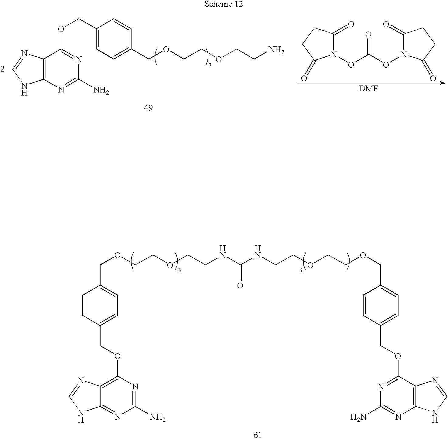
C12=C(OCC3=CC=C(COCCOCCNC(=O)NCCOCCOCC4=CC=C(COC5=NC(N)=NC6=C5N=CN6)C=C4)C=C3)N=C(N)N=C1NC=N2.N1(OC(ON2C(=O)CCC2=O)=O)C(=O)CCC1=O.C12=C(N=C(N)N=C1OCC1=CC=C(COCCOCCN)C=C1)NC=N2
